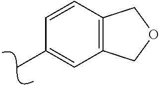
C1=CC2=C(C=C1C)COC2
